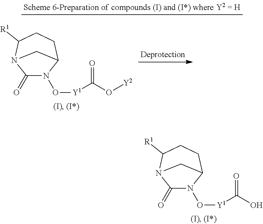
C1(=O)N(O[Y1]C(O)=O)C2CCC([R1])N1C2.C1(=O)N(O[Y1]C(O[Y2])=O)C2CCC([R1])N1C2
